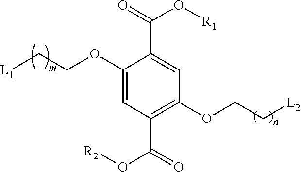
C1(OCC[L1])=CC(C(=O)O[R2])=C(OCC[L2])C=C1C(=O)O[R1]
